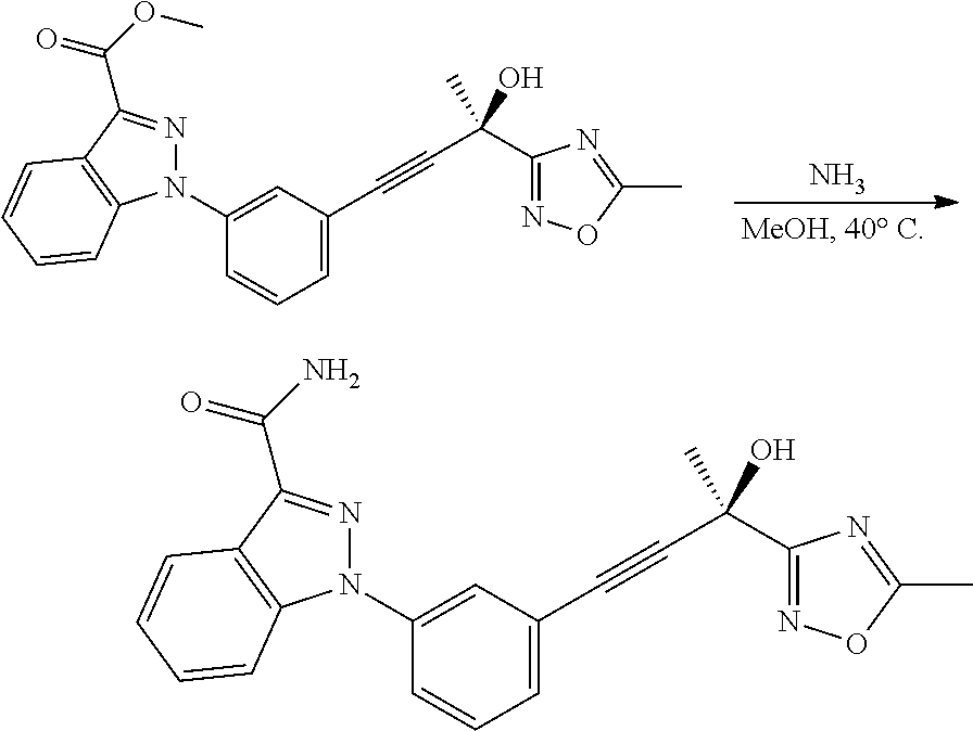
C1(N2N=C(C(OC)=O)C3=C2C=CC=C3)=CC(C#CC(C2=NOC(C)=N2)(O)C)=CC=C1.N.C1(N2N=C(C(N)=O)C3=C2C=CC=C3)=CC(C#CC(C2=NOC(C)=N2)(O)C)=CC=C1
